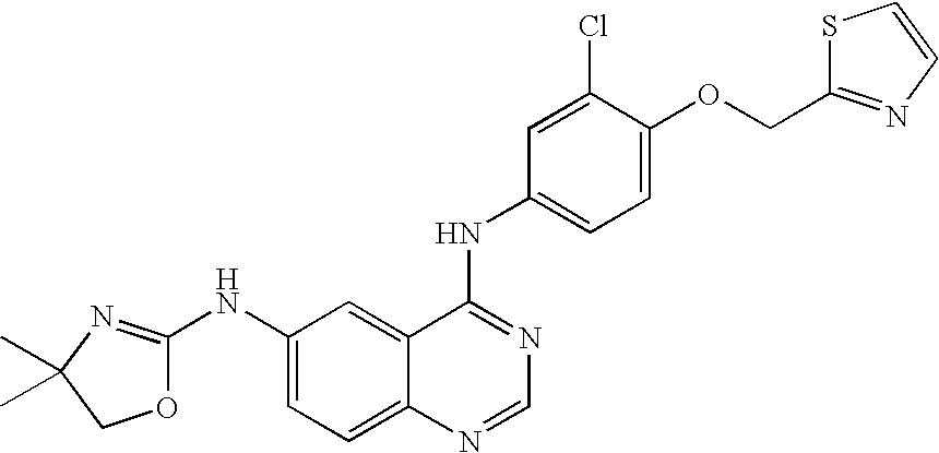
O1C(NC2=CC=C3C(=C2)C(NC2=CC=C(OCC4=NC=CS4)C(Cl)=C2)=NC=N3)=NC(C)(C)C1
